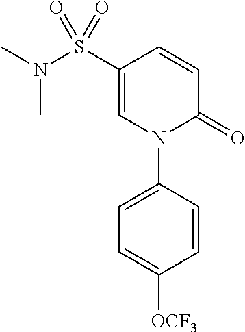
C1=C(S(N(C)C)(=O)=O)C=CC(=O)N1C1=CC=C([OCF3])C=C1
